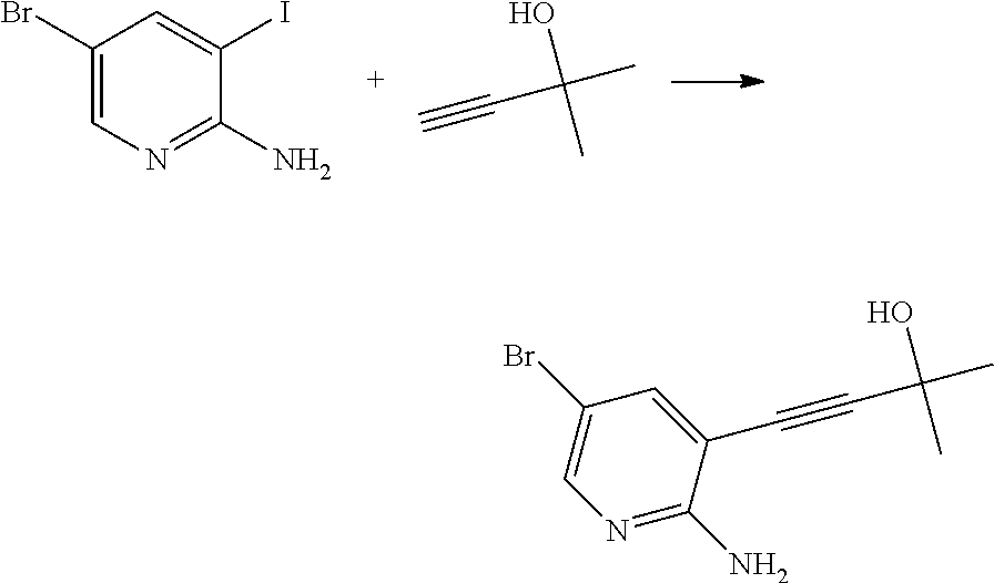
C1(Br)=CN=C(N)C(I)=C1.C(C(O)(C)C)#C.C(C(O)(C)C)#CC1=CC(Br)=CN=C1N
